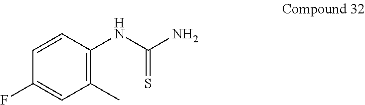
C1(C)=C(NC(N)=S)C=CC(F)=C1
